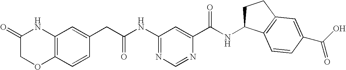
C1(NC(CC2=CC3=C(C=C2)OCC(=O)N3)=O)=NC=NC(C(NC2CCC3=C2C=CC(C(O)=O)=C3)=O)=C1
